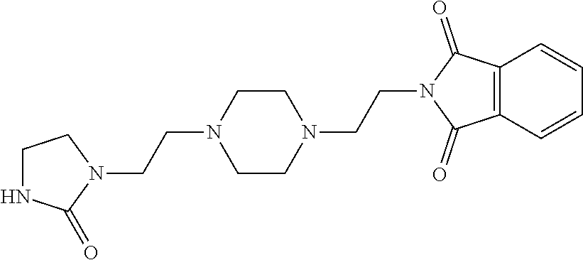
C1NC(=O)N(CCN2CCN(CCN3C(=O)C4=C(C3=O)C=CC=C4)CC2)C1
